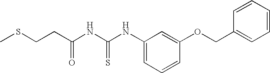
CSCCC(NC(NC1=CC=CC(OCC2=CC=CC=C2)=C1)=S)=O
